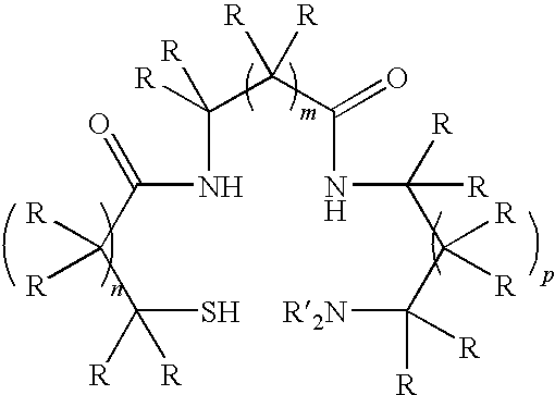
C(NC(C(C(S)([R])[R])([R])[R])=O)(C(C(NC(C(C([R2N])([R])[R])([R])[R])([R])[R])=O)([R])[R])([R])[R]
